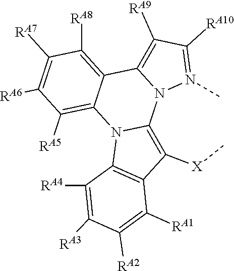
C1([RA8])=C2C3=C([RA9])C([RA10])=N(C)N3C3=C([X]C)C4=C(N3C2=C([RA5])C([RA6])=C1[RA7])C([RA4])=C([RA3])C([RA2])=C4[RA1]
